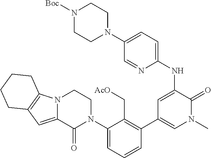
C1=C(NC2=CC=C(N3CCN([Boc])CC3)C=N2)C(=O)N(C)C=C1C1=C(C[AcO])C(N2CCN3C(=CC4=C3CCCC4)C2=O)=CC=C1
